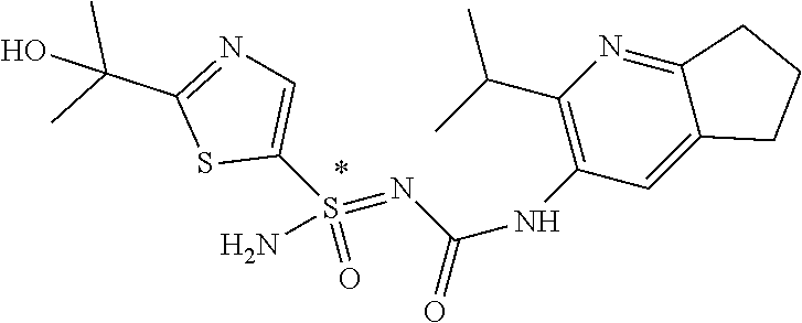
C1(S(=NC(NC2=C(C(C)C)N=C3C(=C2)CCC3)=O)(N)=O)=CN=C(C(C)(C)O)S1
